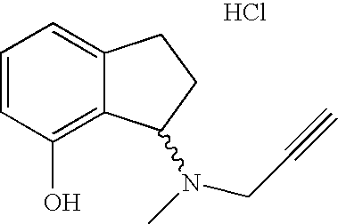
Cl.C1(O)=C2C(=CC=C1)CCC2N(C)CC#C
